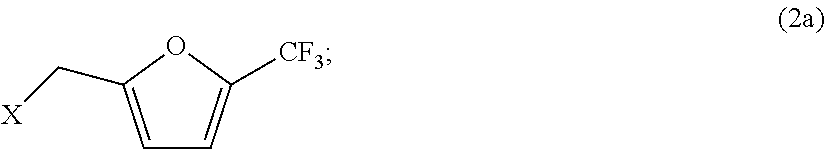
C1=C(C[X])OC([CF3])=C1
